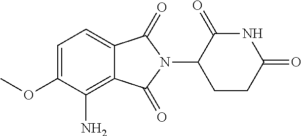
C1(N)=C2C(=CC=C1OC)C(=O)N(C1CCC(=O)NC1=O)C2=O
